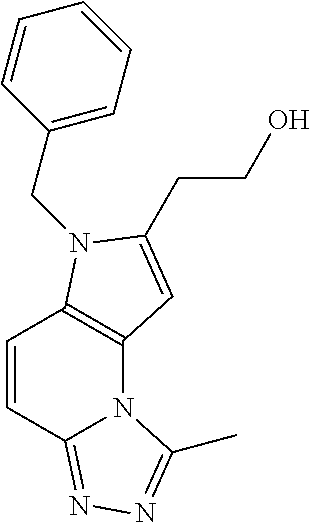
C1=CC2=NN=C(C)N2C2=C1N(CC1=CC=CC=C1)C(CCO)=C2
